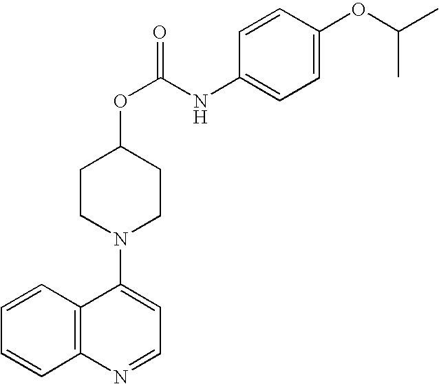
C1=CC2=C(C=C1)N=CC=C2N1CCC(OC(NC2=CC=C(OC(C)C)C=C2)=O)CC1
